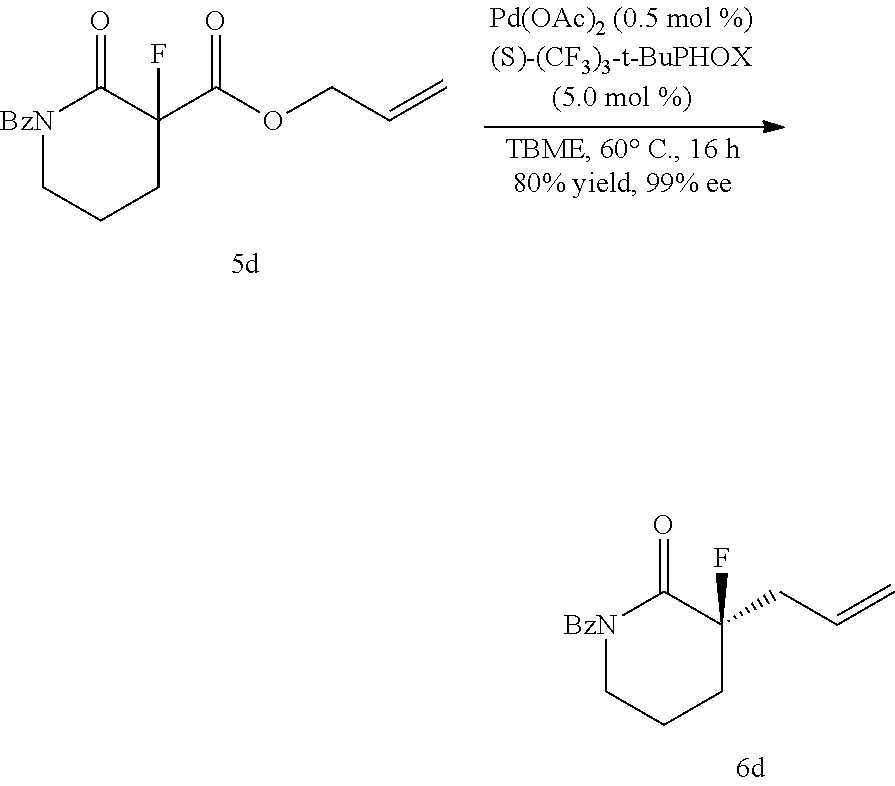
[BzN]1CCCC(F)(CC=C)C1=O.[BzN]1CCCC(F)(C(OCC=C)=O)C1=O
